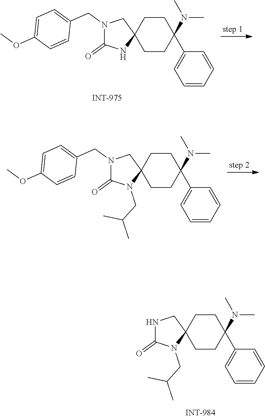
N1(CC2=CC=C(OC)C=C2)C(=O)NC2(C1)CCC(N(C)C)(C1=CC=CC=C1)CC2.N1(CC2=CC=C(OC)C=C2)C(=O)N(CC(C)C)C2(C1)CCC(N(C)C)(C1=CC=CC=C1)CC2.N1C(=O)N(CC(C)C)C2(C1)CCC(N(C)C)(C1=CC=CC=C1)CC2
